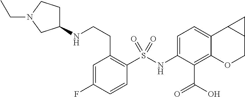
C1=C(F)C=CC(S(NC2=CC=C3C(=C2C(O)=O)OCC2C3C2)(=O)=O)=C1CCNC1CCN(CC)C1
